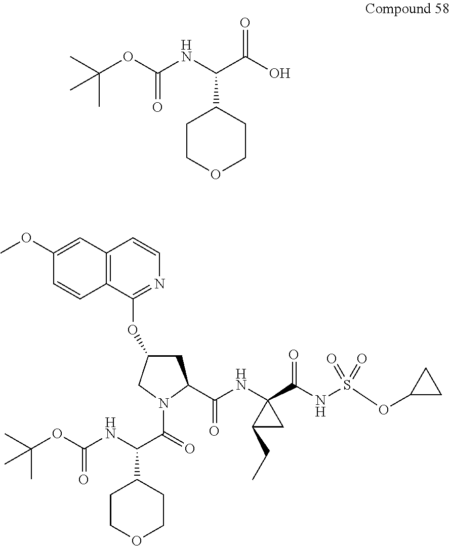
CC(OC(=O)NC(C1CCOCC1)C(O)=O)(C)C.C1(OC)=CC2=C(C=C1)C(OC1CC(C(NC3(C(NS(OC4CC4)(=O)=O)=O)CC3CC)=O)N(C(C(NC(=O)OC(C)(C)C)C3CCOCC3)=O)C1)=NC=C2
